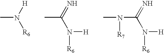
CN([H])[R6].CC(=N)N([H])[R6].N(C(=N)N([H])[R6])([R7])C
